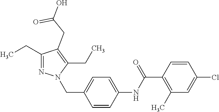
C1(CC)=NN(CC2=CC=C(NC(C3=C(C)C=C(Cl)C=C3)=O)C=C2)C(CC)=C1CC(=O)O
